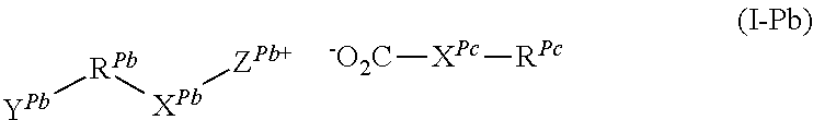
[YPb][RPb][XPb][ZPb+].[-O2C][XPc][RPc]
